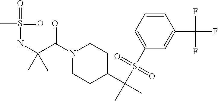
C(N1CCC(C(C)(S(C2=CC=CC(C(F)(F)F)=C2)(=O)=O)C)CC1)(=O)C(NS(=O)(=O)C)(C)C
